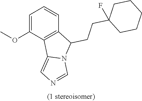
C1=C(OC)C2=C(C=C1)C(CCC1(F)CCCCC1)N1C2=CN=C1
